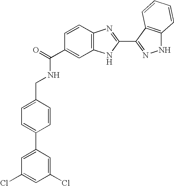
C1=CC2=C(C=C1C(=O)NCC1=CC=C(C3=CC(Cl)=CC(Cl)=C3)C=C1)NC(C1=NNC3=C1C=CC=C3)=N2
